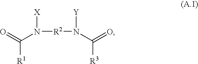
N([R2]N(C(=O)[R3])[Y])([X])C(=O)[R1]
